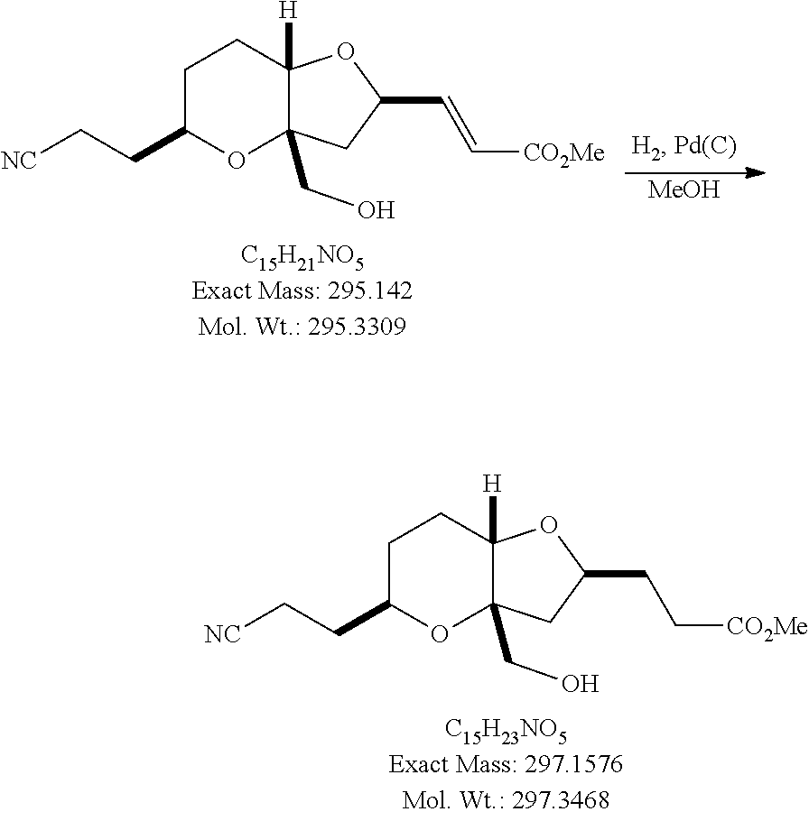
C1C(CC[NC])OC2(CO)C([H])(C1)OC(C=C[CO2Me])C2.[MeOH].C1C(CC[NC])OC2(CO)C([H])(C1)OC(CC[CO2Me])C2
